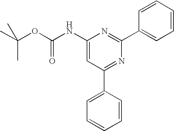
C1(NC(OC(C)(C)C)=O)=CC(C2=CC=CC=C2)=NC(C2=CC=CC=C2)=N1
